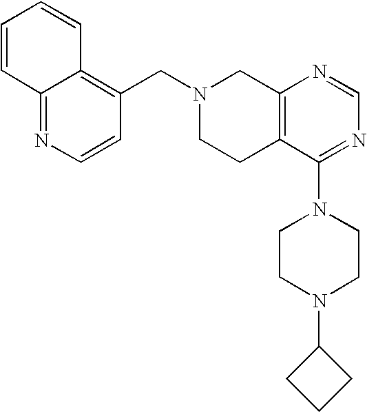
C1(CN2CCC3=C(C2)N=CN=C3N2CCN(C3CCC3)CC2)=C2C(=NC=C1)C=CC=C2
